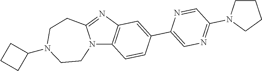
N12C3=C(N=C1CCN(C1CCC1)CC2)C=C(C1=CN=C(N2CCCC2)C=N1)C=C3
